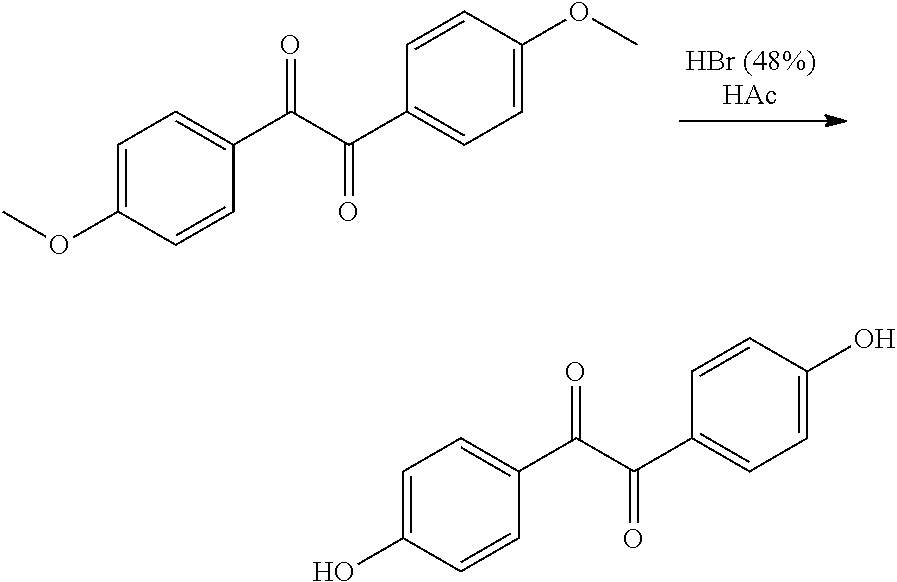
C1=C(OC)C=CC(C(C(C2=CC=C(OC)C=C2)=O)=O)=C1.C1=C(O)C=CC(C(C(C2=CC=C(O)C=C2)=O)=O)=C1
